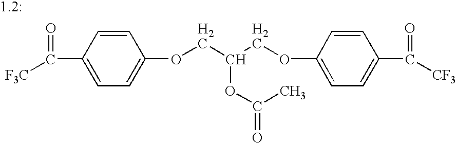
O=C(C1=CC=C(OCC(COC2=CC=C(C(=O)[CF3])C=C2)OC(=O)C)C=C1)[F3C]
